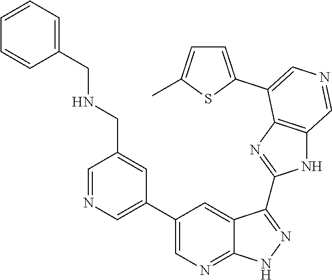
C1=NC=C(C2=CN=C3C(=C2)C(C2=NC4=C(N2)C=NC=C4C2=CC=C(C)S2)=NN3)C=C1CNCC1=CC=CC=C1
